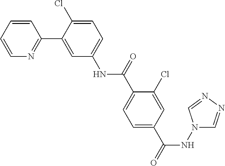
C1=CC=CN=C1C1=CC(NC(=O)C2=CC=C(C(NN3C=NN=C3)=O)C=C2Cl)=CC=C1Cl
